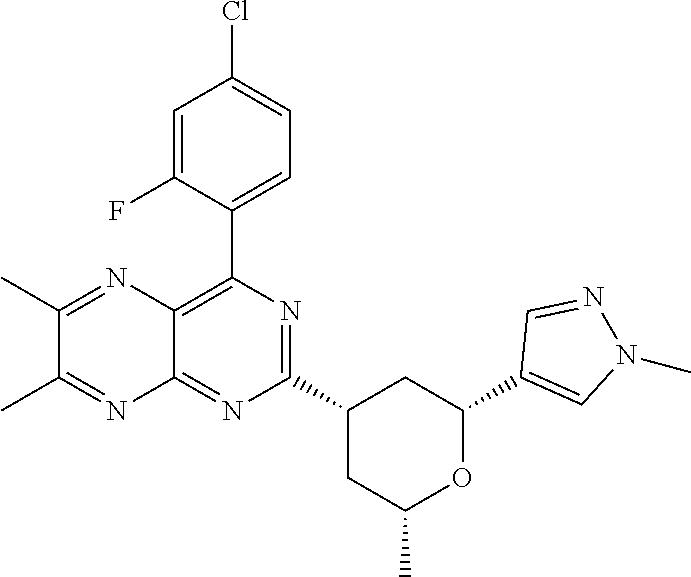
C1(C2=CN(C)N=C2)OC(C)CC(C2=NC(C3=CC=C(Cl)C=C3F)=C3C(=N2)N=C(C)C(C)=N3)C1
